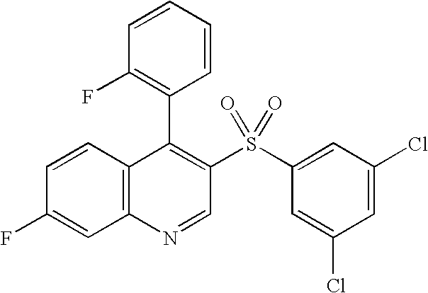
C12=C(C=CC(F)=C1)C(C1=C(F)C=CC=C1)=C(S(C1=CC(Cl)=CC(Cl)=C1)(=O)=O)C=N2
